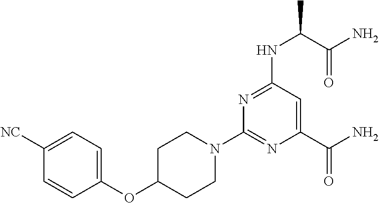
N1(C2=NC(C(N)=O)=CC(NC(C(=O)N)C)=N2)CCC(OC2=CC=C([NC])C=C2)CC1
